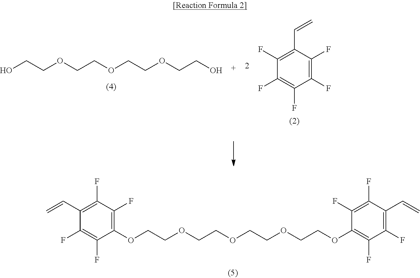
C1(F)=C(F)C(C=C)=C(F)C(F)=C1F.OCCOCCOCCOCCO.C1(OCCOCCOCCOCCOC2=C(F)C(F)=C(C=C)C(F)=C2F)=C(F)C(F)=C(C=C)C(F)=C1F
